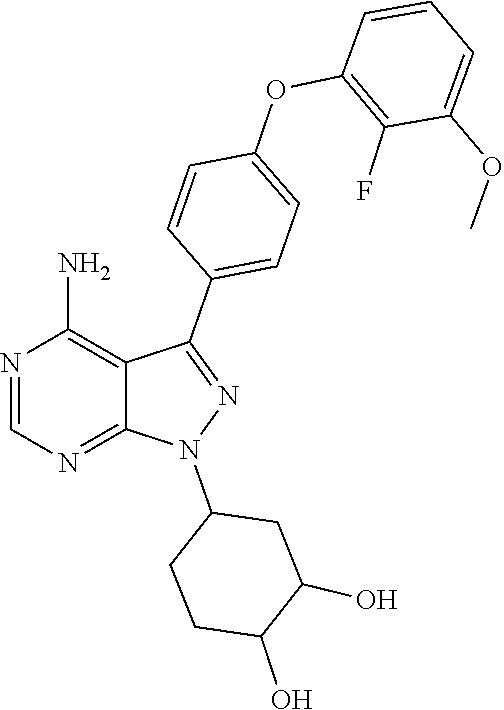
C1CC(O)C(O)CC1N1N=C(C2=CC=C(OC3=C(F)C(OC)=CC=C3)C=C2)C2=C(N)N=CN=C12
